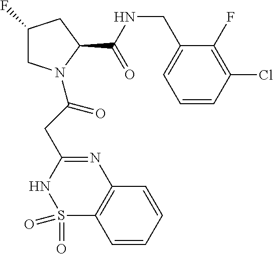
C1C(F)CC(C(NCC2=CC=CC(Cl)=C2F)=O)N1C(CC1=NC2=C(C=CC=C2)S(=O)(=O)N1)=O
